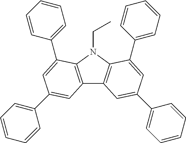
C12=C(N(CC)C3=C1C=C(C1=CC=CC=C1)C=C3C1=CC=CC=C1)C(C1=CC=CC=C1)=CC(C1=CC=CC=C1)=C2
